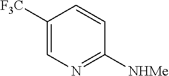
C1([F3C])=CN=C([NHMe])C=C1
